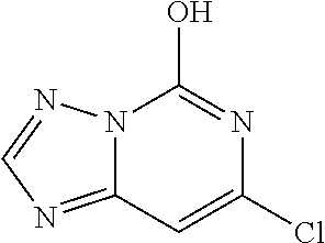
ClC1=CC2=NC=NN2C(O)=N1
